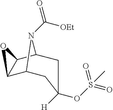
C12C3CC([H])(OS(=O)(=O)C)CC(C1O2)N3C(=O)[OEt]
